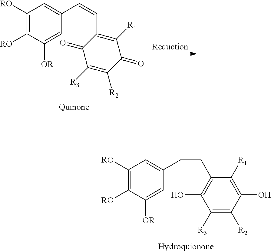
C1([RO])=C([RO])C([OR])=CC(C=CC2=C([R1])C(=O)C([R2])=C([R3])C2=O)=C1.C1([RO])=C([RO])C([OR])=CC(CCC2=C(O)C([R3])=C([R2])C(O)=C2[R1])=C1
